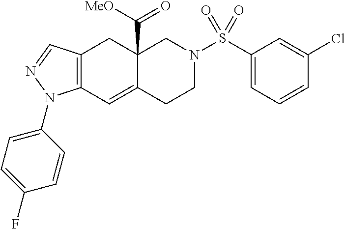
C12=C(C=NN1C1=CC=C(F)C=C1)CC1(C(=O)[MeO])C(=C2)CCN(S(C2=CC=CC(Cl)=C2)(=O)=O)C1
